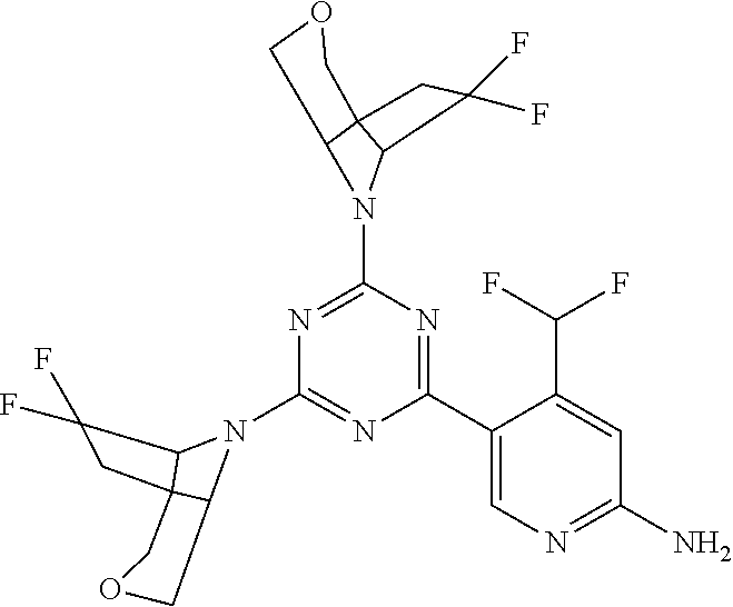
N1(C2=NC(N3C4C5(C3C(F)(F)C5)COC4)=NC(C3=CN=C(N)C=C3C(F)F)=N2)C2C3(C1C(F)(F)C3)COC2
